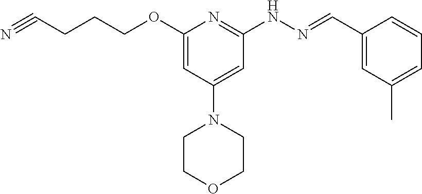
C(C#N)CCOC1=CC(N2CCOCC2)=CC(NN=CC2=CC(C)=CC=C2)=N1
